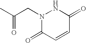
N1(CC(=O)C)C(=O)C=CC(=O)N1
